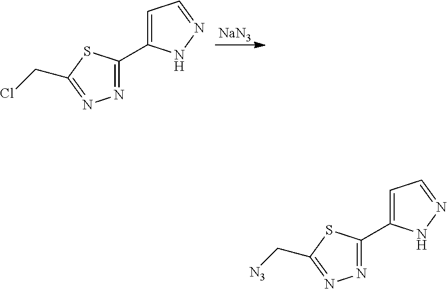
[NaN3].N1=C(C2=CC=NN2)SC(CCl)=N1.N1=C(C2=CC=NN2)SC(C[N3])=N1
